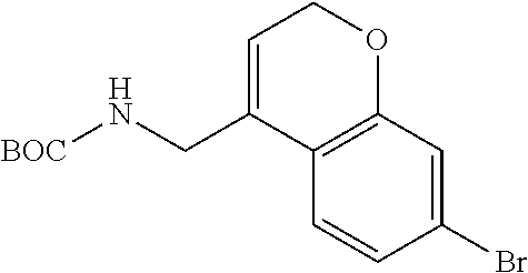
N(CC1=CCOC2=C1C=CC(Br)=C2)[BOC]
